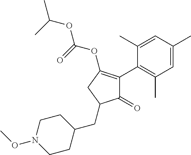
C1(=O)C(C2=C(C)C=C(C)C=C2C)=C(OC(=O)OC(C)C)CC1CC1CCN(OC)CC1
